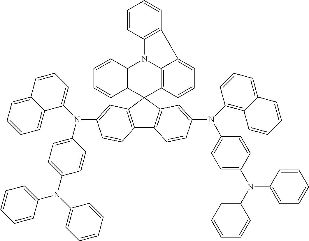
C12=C(C=C(N(C3=CC=C(N(C4=CC=CC=C4)C4=CC=CC=C4)C=C3)C3=CC=CC4=CC=CC=C43)C=C1)C1(C3=C2C=CC(N(C2=C4C(=CC=C2)C=CC=C4)C2=CC=C(N(C4=CC=CC=C4)C4=CC=CC=C4)C=C2)=C3)C2=C3N(C4=C1C=CC=C4)C1=C(C3=CC=C2)C=CC=C1
